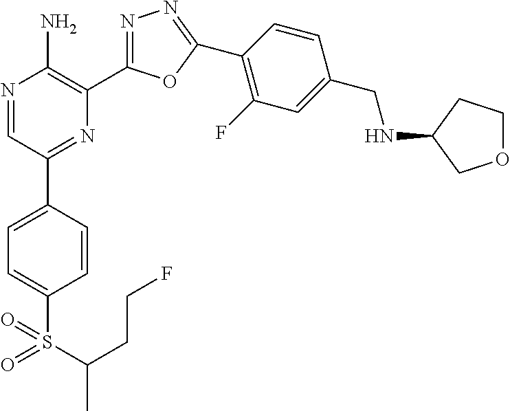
N1=CC(C2=CC=C(S(C(CCF)C)(=O)=O)C=C2)=NC(C2=NN=C(C3=C(F)C=C(CNC4COCC4)C=C3)O2)=C1N
